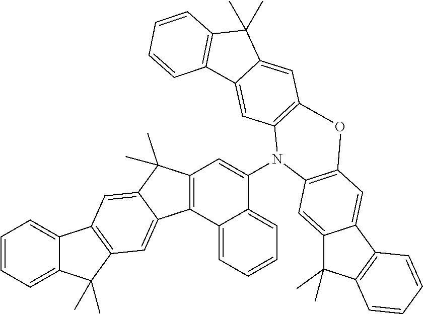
C12=CC=CC=C1C(C)(C)C1=C2C=C2C(C)(C)C3=C(C2=C1)C1=CC=CC=C1C(N1C2=C(C=C4C(=C2)C2=C(C4(C)C)C=CC=C2)OC2=C1C=C1C(C)(C)C4=C(C1=C2)C=CC=C4)=C3
